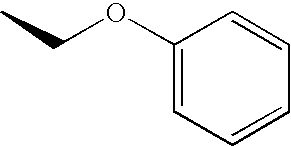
CCOC1=CC=CC=C1
